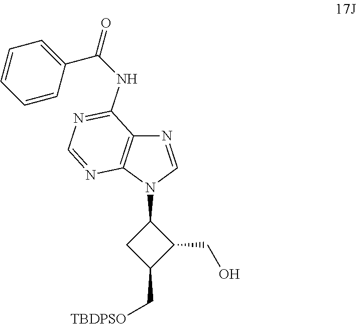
N1=CN(C2CC(C[TBDPSO])C2CO)C2=C1C(NC(C1=CC=CC=C1)=O)=NC=N2
